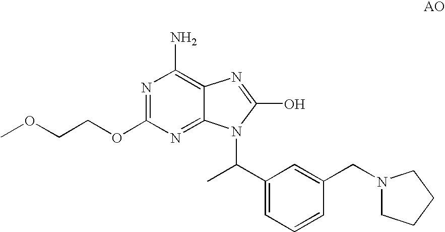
N1=C(OCCOC)N=C2C(=C1N)N=C(O)N2C(C1=CC=CC(CN2CCCC2)=C1)C
